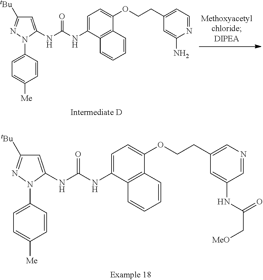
C1=C(NC(NC2=CC=C(OCCC3=CN=CC(NC(C[MeO])=O)=C3)C3=C2C=CC=C3)=O)N(C2=CC=C([Me])C=C2)N=C1[tBu].C1=C(NC(NC2=CC([tBu])=NN2C2=CC=C([Me])C=C2)=O)C2=C(C(OCCC3=CC=NC(N)=C3)=C1)C=CC=C2
